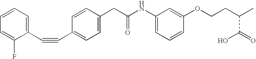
C1(C#CC2=CC=C(CC(NC3=CC=CC(OCCC(C)C(=O)O)=C3)=O)C=C2)=CC=CC=C1F
